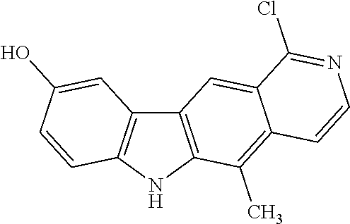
C12=C(NC3=C1C=C(O)C=C3)C(C)=C1C(=C2)C(Cl)=NC=C1
